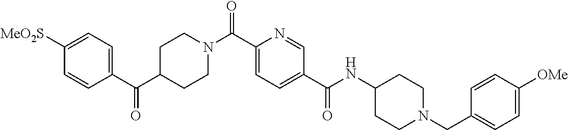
C1=CC(C(C2CCN(C(C3=CC=C(C(NC4CCN(CC5=CC=C([OMe])C=C5)CC4)=O)C=N3)=O)CC2)=O)=CC=C1[MeO2S]
